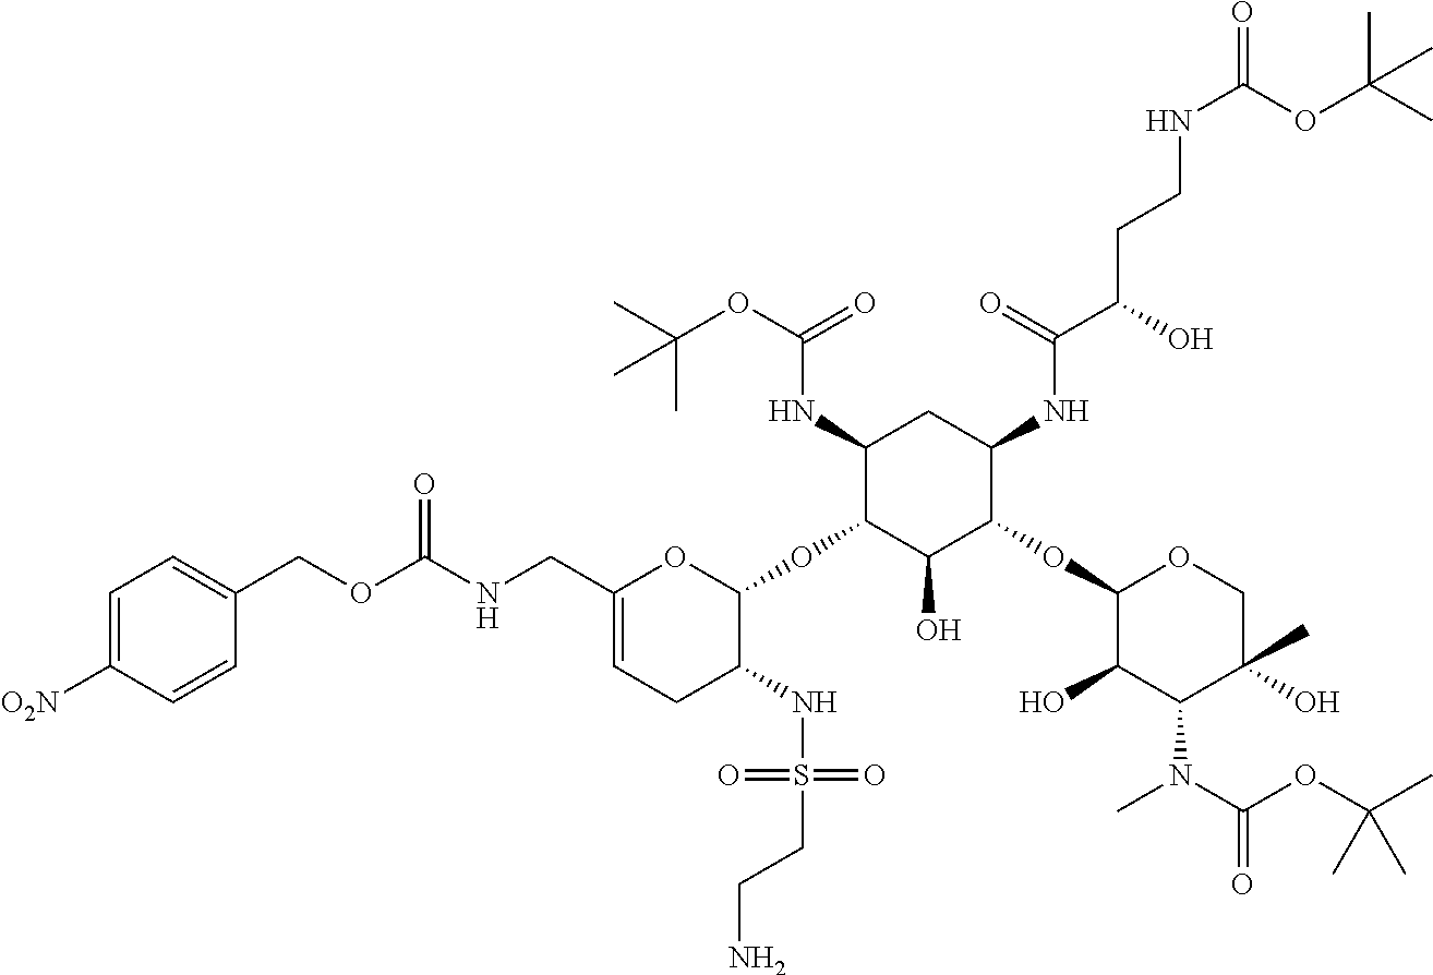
C1(NC(OC(C)(C)C)=O)C(OC2OC(CNC(=O)OCC3=CC=C([O2N])C=C3)=CCC2NS(CCN)(=O)=O)C(O)C(OC2C(O)C(N(C)C(=O)OC(C)(C)C)C(C)(O)CO2)C(NC(C(O)CCNC(=O)OC(C)(C)C)=O)C1
